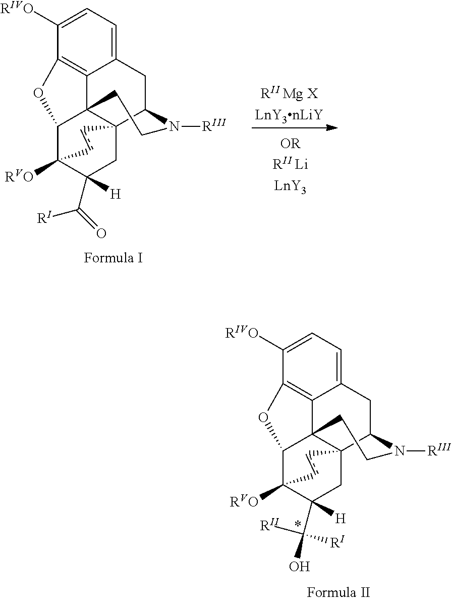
C1([RIVO])=CC=C2C3=C1OC1C34C3(C(C2)N([RIII])CC4)CC(C(O)([RII])[RI])([H])C1([RVO])cc3.C1([RIVO])=CC=C2C3=C1OC1C34C3(C(C2)N([RIII])CC4)CC(C(=O)[RI])([H])C1([RVO])cc3.[RII Mg XLnY3nLiY]
